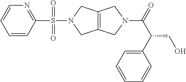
C1=CC(S(N2CC3=C(C2)CN(C(=O)C(C2=CC=CC=C2)CO)C3)(=O)=O)=NC=C1
